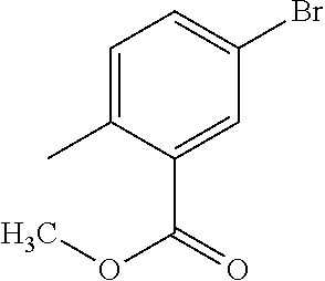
C1=C(C)C(C(OC)=O)=CC(Br)=C1
